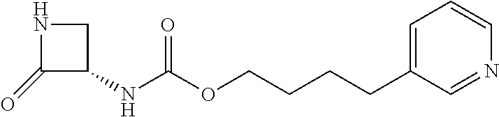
C1(=O)C(NC(OCCCCC2=CC=CN=C2)=O)CN1
